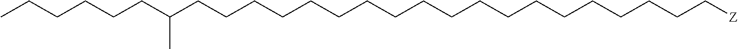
C(CCCCCCCCCCCCCCCCCCC[Z])(CCCCCC)C
